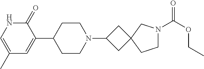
C1(C2CCN(C3CC4(C3)CCN(C(OCC)=O)C4)CC2)=CC(C)=CNC1=O
